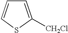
C1=C([CH2Cl])SC=C1
